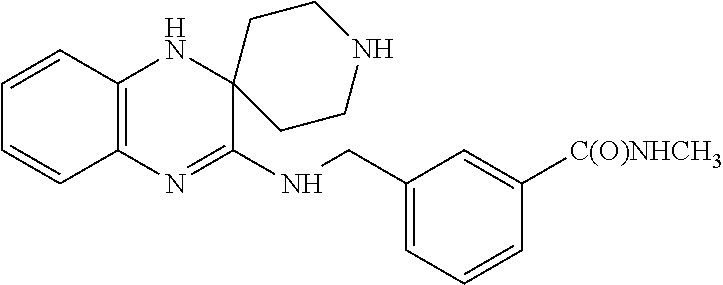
C12=C(N=C(NCC3=CC=CC([C(O)NHCH3])=C3)C3(N1)CCNCC3)C=CC=C2
